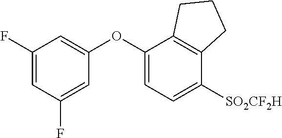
C1(F)=CC(F)=CC(OC2=CC=C([SO2CF2H])C3=C2CCC3)=C1
